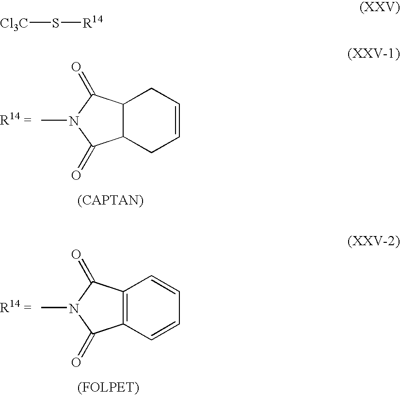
C12C(C(=O)N(C)C1=O)CC=CC2.C12=C(C(=O)N(C)C1=O)C=CC=C2.[Cl3C]S[R14]
